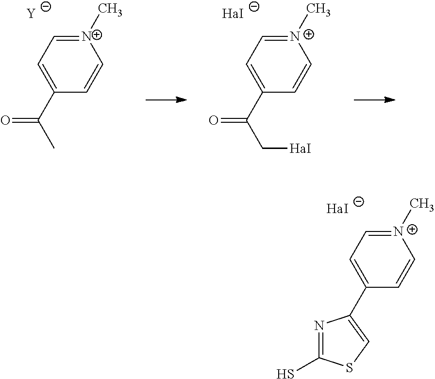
[N+]1(C)=CC=C(C(=O)C)C=C1.[Y].[N+]1(C)=CC=C(C(=O)C[HaI])C=C1.[HaI].[HaI].[N+]1(C)=CC=C(C2=CSC(S)=N2)C=C1
